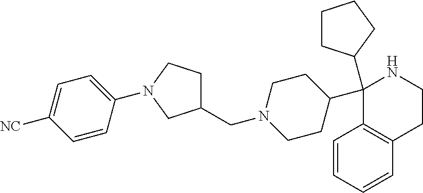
C1(C2CCCC2)(C2CCN(CC3CCN(C4=CC=C([NC])C=C4)C3)CC2)C2=C(CCN1)C=CC=C2
